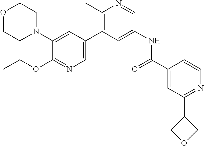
O1CCN(C2=CC(C3=C(C)N=CC(NC(C4=CC(C5COC5)=NC=C4)=O)=C3)=CN=C2OCC)CC1
